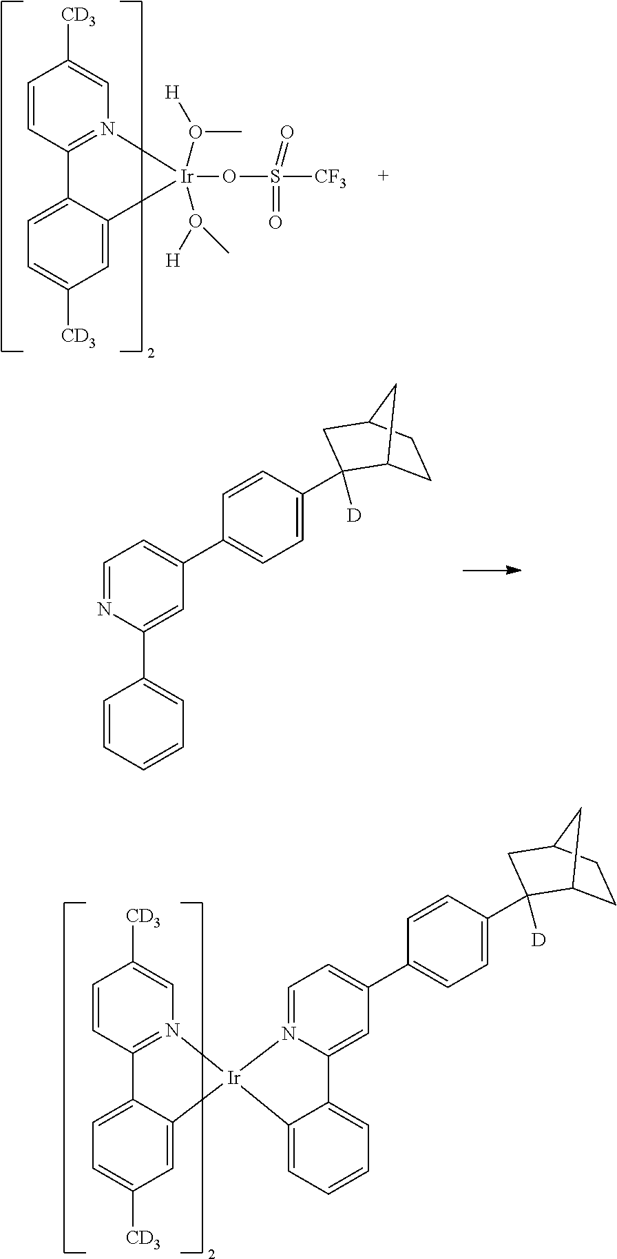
C1=CC([CD3])=CN2=C1C1=CC=C([CD3])C=C1[Ir]2(OS([CF3])(=O)=O)(O([H])C)O(C)[H].N1=CC=C(C2=CC=C(C3([D])C4CCC(C3)C4)C=C2)C=C1C1=CC=CC=C1.C1=CC2=N([Ir]3(C4=CC([CD3])=CC=C24)C2=CC=CC=C2C2=CC(C4=CC=C(C5([D])C6CCC(C5)C6)C=C4)=CC=N32)C=C1[CD3]
